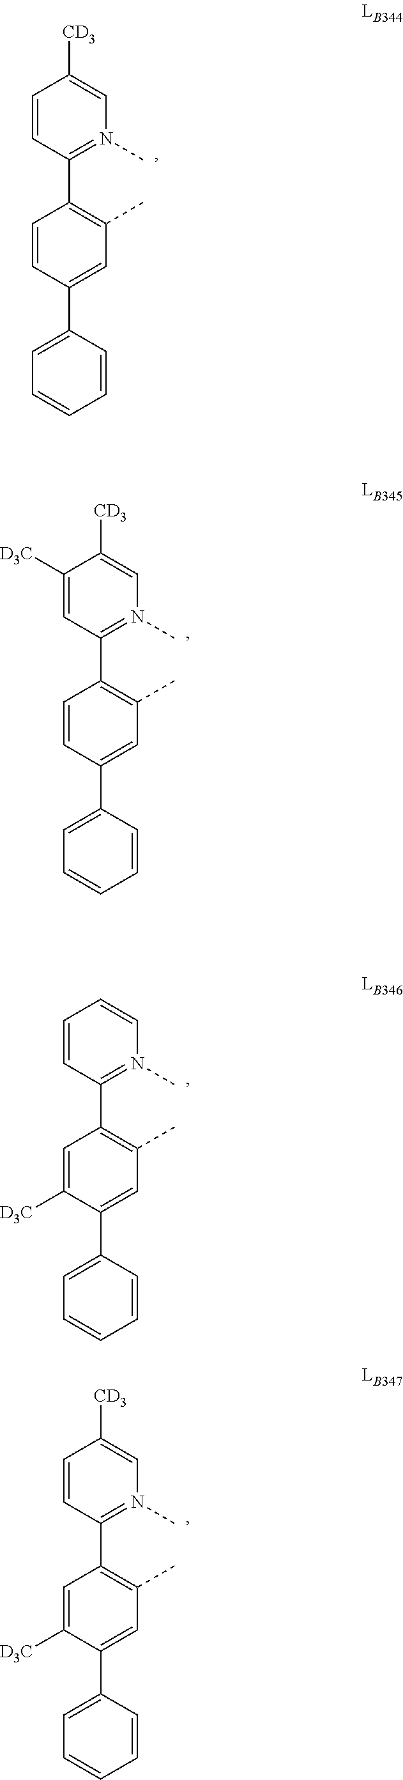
C1=CC(C2=CC=CC=C2)=CC(C)=C1C1=N(C)C=C([CD3])C=C1.C1=CC(C2=CC=CC=C2)=CC(C)=C1C1=N(C)C=C([CD3])C([D3C])=C1.C1=C([D3C])C(C2=CC=CC=C2)=CC(C)=C1C1=N(C)C=CC=C1.C1=C([D3C])C(C2=CC=CC=C2)=CC(C)=C1C1=N(C)C=C([CD3])C=C1
